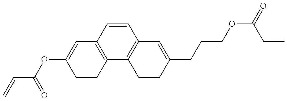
C(=C)C(=O)OC1=CC2=C(C=C1)C1=C(C=C2)C=C(CCCOC(=O)C=C)C=C1
